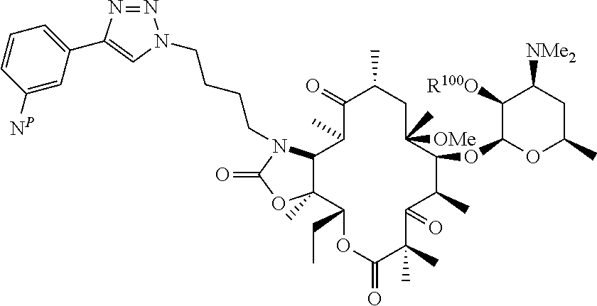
C1=CC=C(C2=CN(CCCCN3C4C(C)(OC3=O)C(CC)OC(=O)C(C)(C)C(=O)C(C)C(OC3OC(C)CC([NMe2])C3[R100O])C([OMe])(C)CC(C)C(=O)C4C)N=N2)C=C1[NP]
